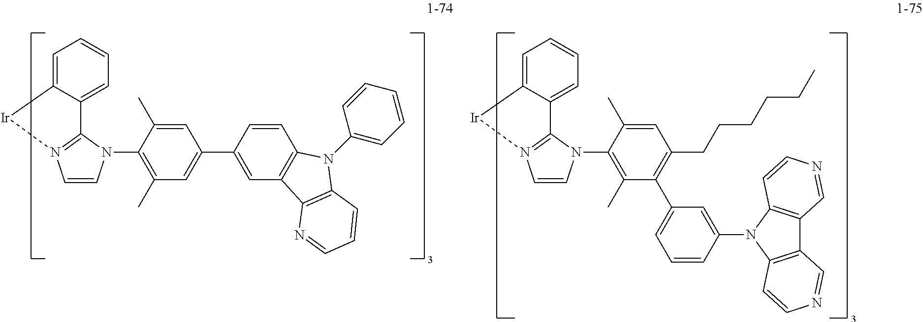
C1=C2C(=CC=C1)C1=N(C=CN1C1=C(C)C=C(C3=CC4=C(C=C3)N(C3=CC=CC=C3)C3=C4N=CC=C3)C=C1C)[Ir]2.C1=C2C(=CC=C1)C1=N(C=CN1C1=C(C)C(C3=CC=CC(N4C5=C(C6=C4C=CN=C6)C=NC=C5)=C3)=C(CCCCCC)C=C1C)[Ir]2
